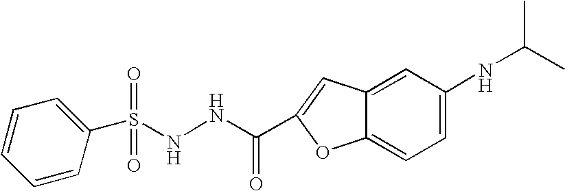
N(NC(=O)C1=CC2=CC(NC(C)C)=CC=C2O1)S(C1=CC=CC=C1)(=O)=O
